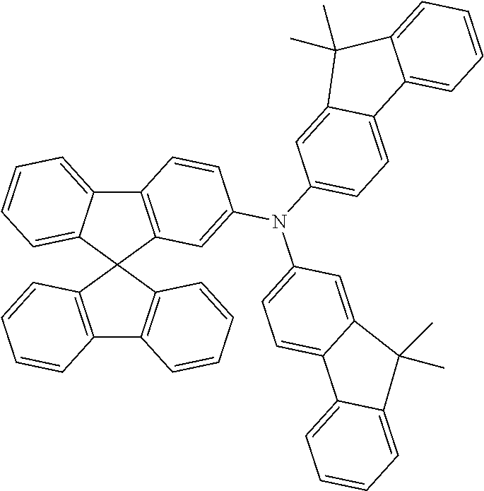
C12=C(C3(C4=CC=CC=C14)C1=C(C4=C3C=CC=C4)C=CC=C1)C=C(N(C1=CC=C3C(=C1)C(C)(C)C1=CC=CC=C31)C1=CC=C3C(=C1)C(C)(C)C1=CC=CC=C31)C=C2
